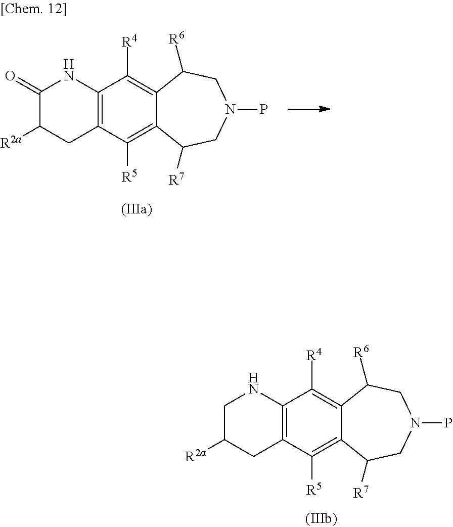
C12=C(C([R4])=C3C(=C1[R5])C([R7])CN(P)CC3[R6])NCC([R2a])C2.C12=C(C([R4])=C3C(=C1[R5])C([R7])CN(P)CC3[R6])NC(=O)C([R2a])C2
